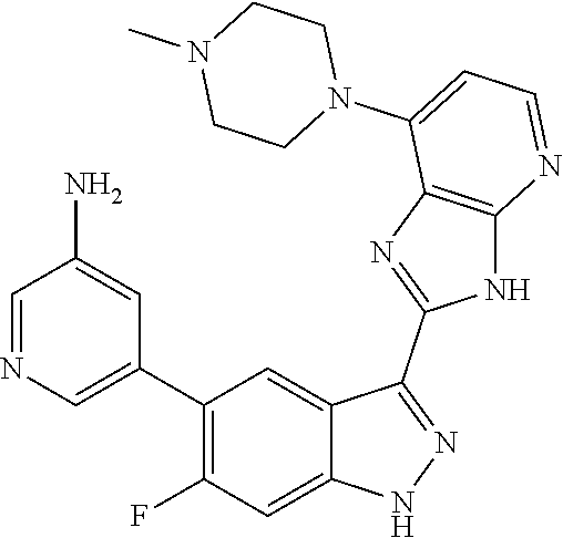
C1=NC=C(C2=C(F)C=C3C(=C2)C(C2=NC4=C(N2)N=CC=C4N2CCN(C)CC2)=NN3)C=C1N
